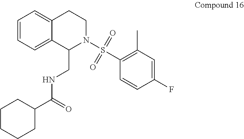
C1=CC=C2C(=C1)CCN(S(=O)(=O)C1=C(C)C=C(F)C=C1)C2CNC(C1CCCCC1)=O
